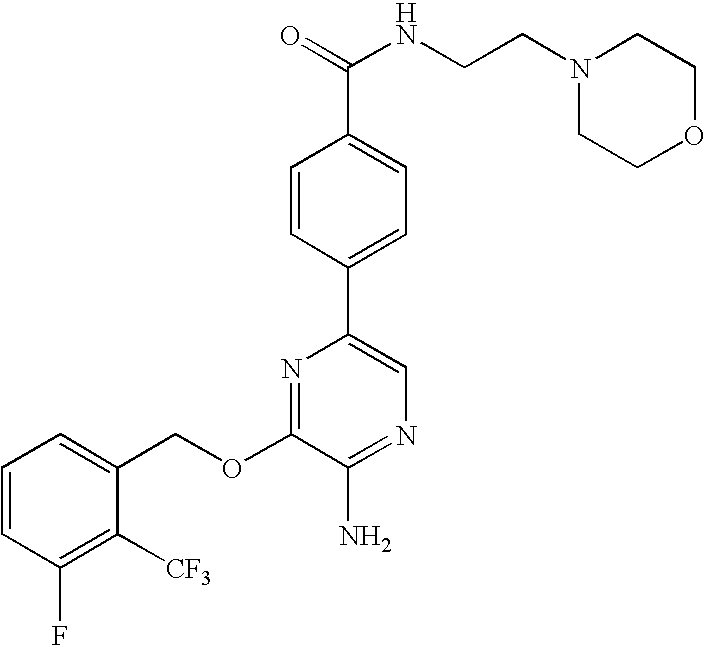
C1=CC=C(COC2=NC(C3=CC=C(C(NCCN4CCOCC4)=O)C=C3)=CN=C2N)C([CF3])=C1F
